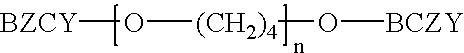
[BZCY]O[(CH2)4]O[BCZY]
